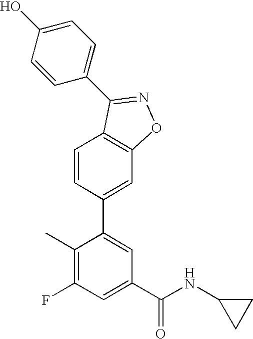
C1=CC(C2=CC(C(NC3CC3)=O)=CC(F)=C2C)=CC2=C1C(C1=CC=C(O)C=C1)=NO2
